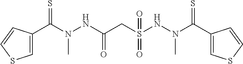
C1=C(C(N(NC(CS(NN(C(C2=CSC=C2)=S)C)(=O)=O)=O)C)=S)C=CS1
